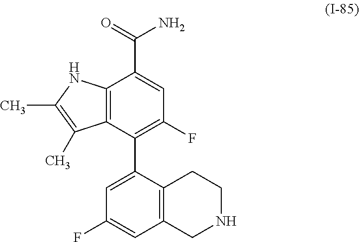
C12=C(C(C3=CC(F)=CC4=C3CCNC4)=C(F)C=C1C(=O)N)C(C)=C(C)N2
